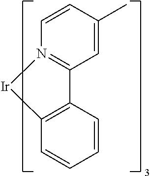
C12=C(C=CC=C1)[Ir]N1=C2C=C(C)C=C1
